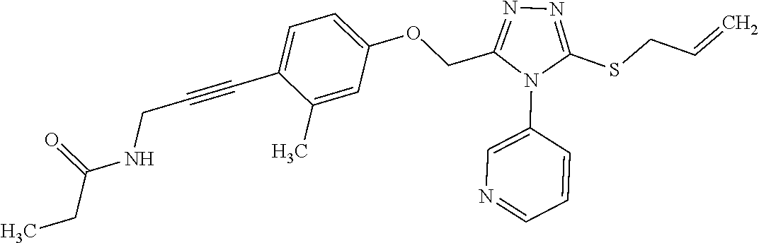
C1=C(OCC2=NN=C(SCC=C)N2C2=CN=CC=C2)C=C(C)C(C#CCNC(CC)=O)=C1
